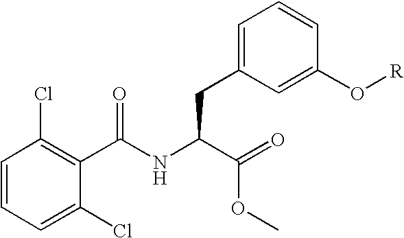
C1=CC=C(Cl)C(C(NC(C(=O)OC)CC2=CC=CC(O[R])=C2)=O)=C1Cl
